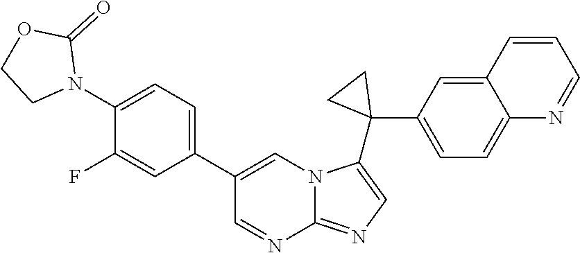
C1(C2=CC=C3C(=C2)C=CC=N3)(C2=CN=C3N2C=C(C2=CC=C(N4C(=O)OCC4)C(F)=C2)C=N3)CC1
